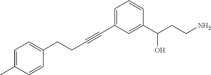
C1(CCC#CC2=CC=CC(C(CCN)O)=C2)=CC=C(C)C=C1
